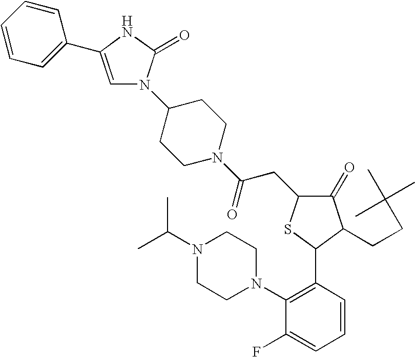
C1=CC(C2C(CCC(C)(C)C)C(=O)C(CC(N3CCC(N4C=C(C5=CC=CC=C5)NC4=O)CC3)=O)S2)=C(N2CCN(C(C)C)CC2)C(F)=C1
